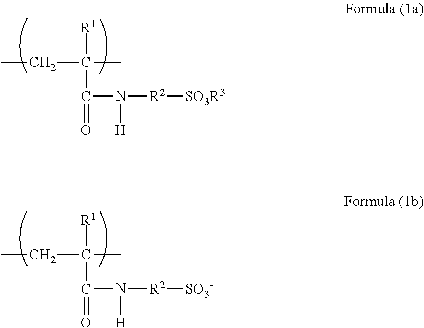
[R1]C(C(=O)N([R2][SO3R3])[H])(C)CC.[R1]C(C(=O)N([R2][SO3-])[H])(C)CC
